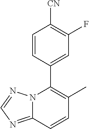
C12=NC=NN1C(C1=CC(F)=C([CN])C=C1)=C(C)C=C2
